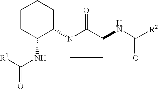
N1(C2CCCCC2NC(=O)[R1])CCC(NC([R2])=O)C1=O
